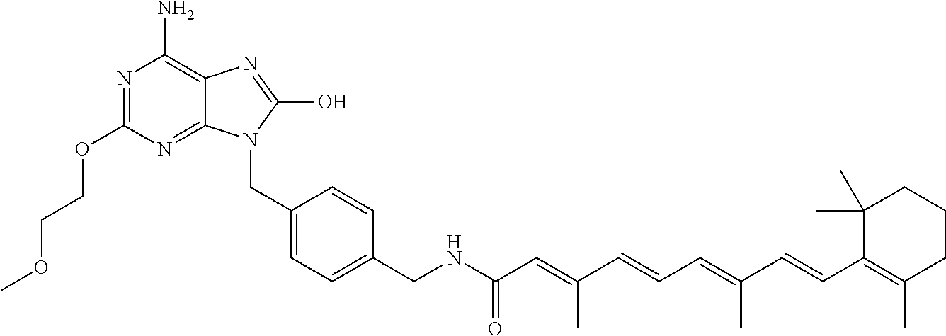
N1=C(OCCOC)N=C2C(=C1N)N=C(O)N2CC1=CC=C(CNC(C=C(C=CC=C(C=CC2=C(C)CCCC2(C)C)C)C)=O)C=C1
